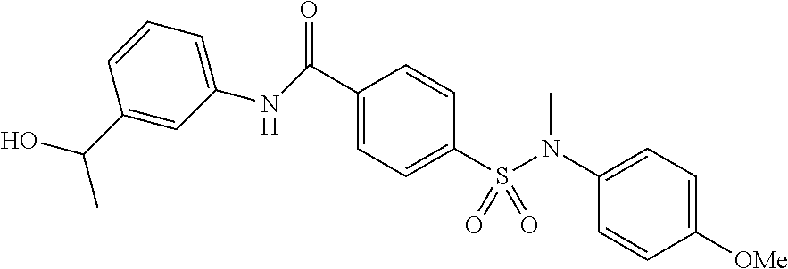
N(C(C1=CC=C(S(=O)(=O)N(C2=CC=C([OMe])C=C2)C)C=C1)=O)C1=CC=CC(C(O)C)=C1
